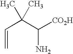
C(C(C([CO2H])N)(C)C)=C
